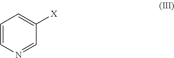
C1=CN=CC([X])=C1
